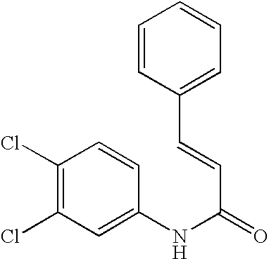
C1(Cl)=C(Cl)C=C(NC(=O)C=CC2=CC=CC=C2)C=C1
